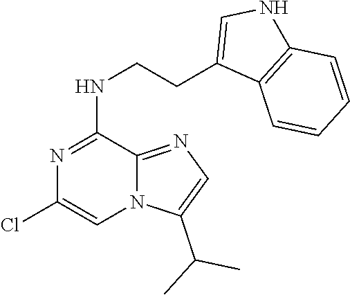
N1=C(NCCC2=CNC3=C2C=CC=C3)C2=NC=C(C(C)C)N2C=C1Cl
